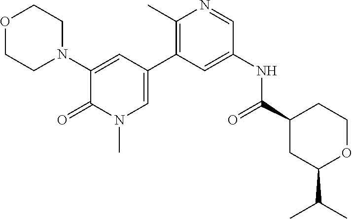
O1CCN(C2=CC(C3=C(C)N=CC(NC(=O)C4CC(C(C)C)OCC4)=C3)=CN(C)C2=O)CC1
